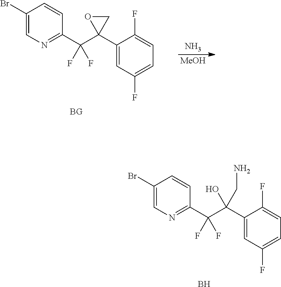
C1(Br)=CN=C(C(C(C2=CC(F)=CC=C2F)(CN)O)(F)F)C=C1.B.C1(Br)=CN=C(C(C2(C3=CC(F)=CC=C3F)CO2)(F)F)C=C1.[BG].[MeOH].N
